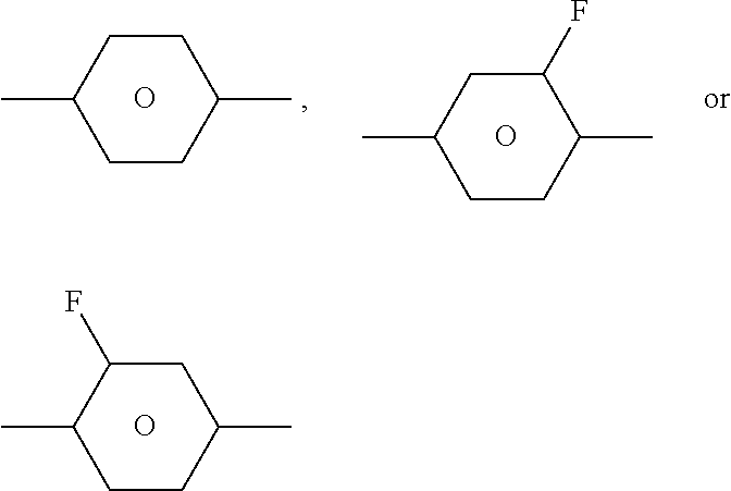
O.C1CC(C)C(F)CC1C.O.C1CC(C)CCC1C.O.C1CC(C)CC(F)C1C
